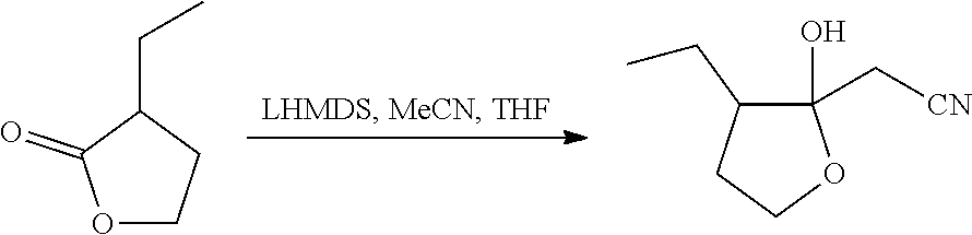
O1CCC(CC)C1=O.C1(O)(C[CN])C(CC)CCO1
